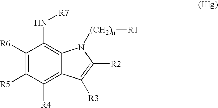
C1([R6])=C([R5])C([R4])=C2C(=C1N[R7])N([(CH2)n][R1])C([R2])=C2[R3]
